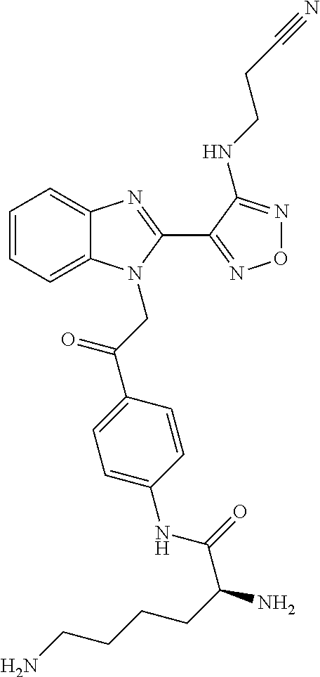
C1=CC=C2C(=C1)N=C(C1=NON=C1NCCC#N)N2CC(C1=CC=C(NC(C(CCCCN)N)=O)C=C1)=O
